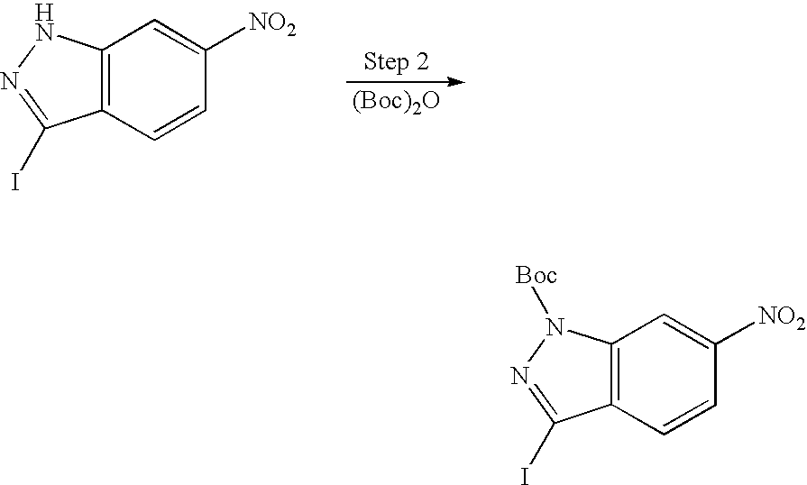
C12=C(C=CC([NO2])=C1)C(I)=NN2.[(Boc)2O].C12=C(C=CC([NO2])=C1)C(I)=NN2[Boc]
